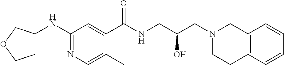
C1(C(NCC(CN2CC3=C(CC2)C=CC=C3)O)=O)=CC(NC2CCOC2)=NC=C1C
